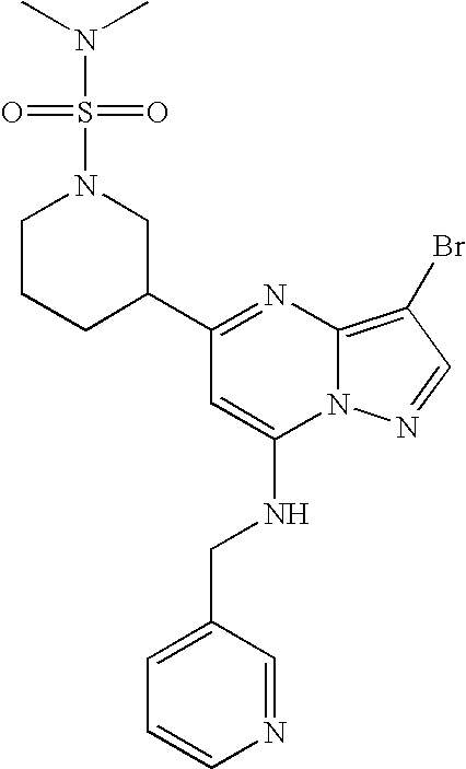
C1CCC(C2=NC3=C(Br)C=NN3C(NCC3=CC=CN=C3)=C2)CN1S(N(C)C)(=O)=O
